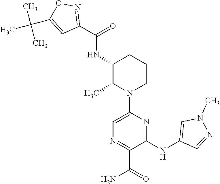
C1(C(NC2C(C)N(C3=CN=C(C(N)=O)C(NC4=CN(C)N=C4)=N3)CCC2)=O)=NOC(C(C)(C)C)=C1
